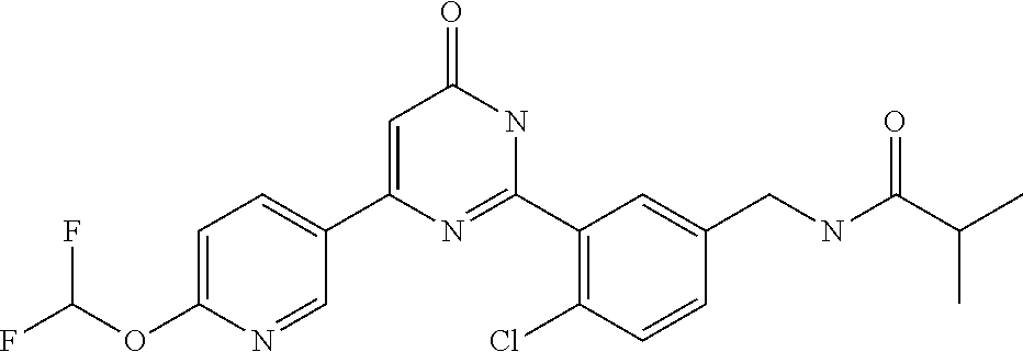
C1(C2=CC(=O)NC(C3=C(Cl)C=CC(CNC(C(C)C)=O)=C3)=N2)=CC=C(OC(F)F)N=C1
